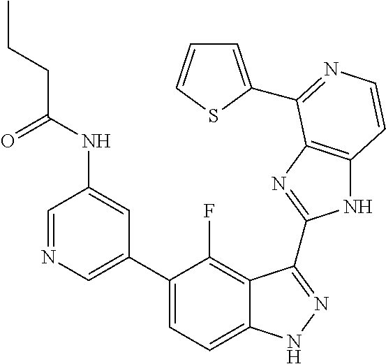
C1=C(C2=CC=C3C(=C2F)C(C2=NC4=C(N2)C=CN=C4C2=CC=CS2)=NN3)C=C(NC(CCC)=O)C=N1
